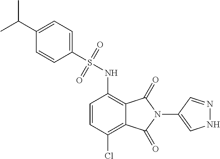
C1=CC(Cl)=C2C(=C1NS(=O)(=O)C1=CC=C(C(C)C)C=C1)C(=O)N(C1=CNN=C1)C2=O
